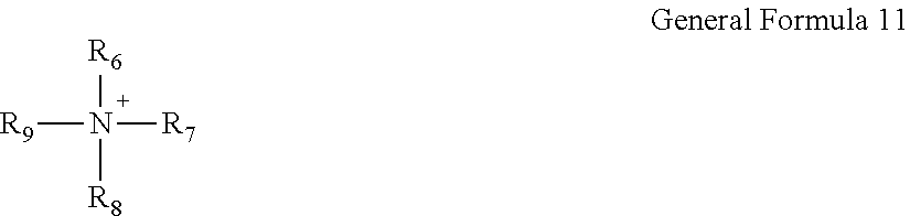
N([R6])([R9])([R7])[R8]
